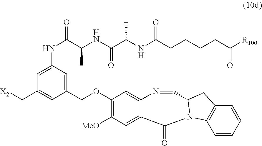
C(OC1=C([MeO])C=C2C(=C1)N=CC1N(C2=O)C2=C(C=CC=C2)C1)C1=CC(NC(C(NC(C(NC(CCCCC([R100])=O)=O)C)=O)C)=O)=CC(C[X2])=C1
